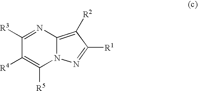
C12=C([R2])C([R1])=NN1C([R5])=C([R4])C([R3])=N2
